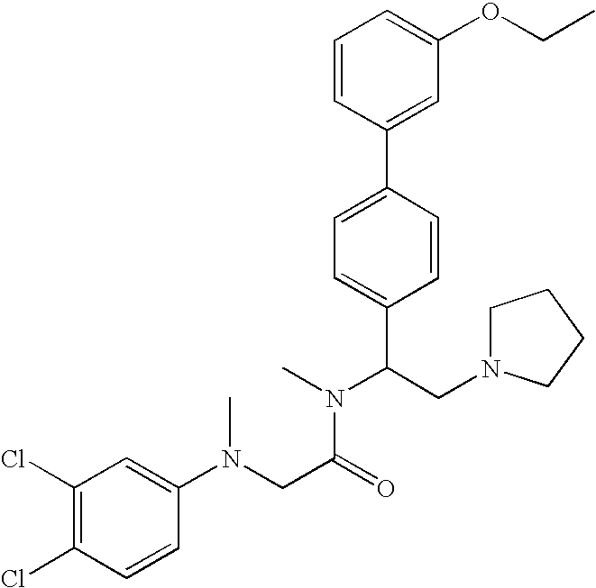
C1=CC(C2=CC=C(C(CN3CCCC3)N(C)C(CN(C3=CC(Cl)=C(Cl)C=C3)C)=O)C=C2)=CC(OCC)=C1
